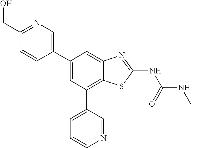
C1(C2=CN=C(CO)C=C2)=CC(C2=CC=CN=C2)=C2C(=C1)N=C(NC(=O)NCC)S2
